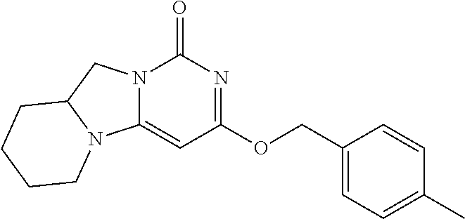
N12C(CN3C1=CC(OCC1=CC=C(C)C=C1)=NC3=O)CCCC2
